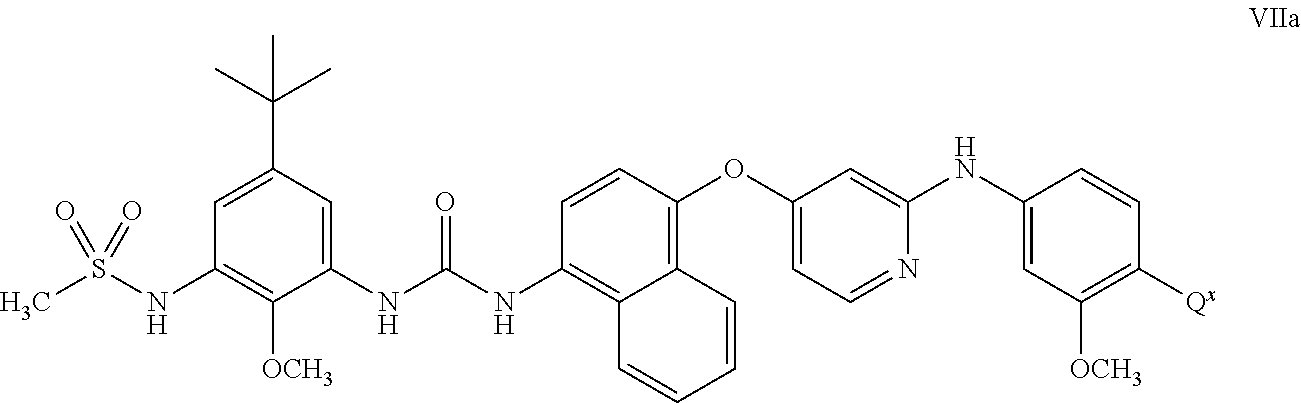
C1=C(C(C)(C)C)C=C(NC(NC2=C3C(=C(OC4=CC=NC(NC5=CC([OCH3])=C([Qx])C=C5)=C4)C=C2)C=CC=C3)=O)C([OCH3])=C1[N H]S(C)(=O)=O
